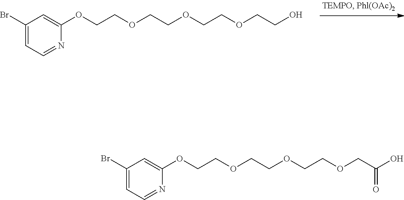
C1(Br)=CC=NC(OCCOCCOCCOCCO)=C1.C1(Br)=CC=NC(OCCOCCOCCOCC(O)=O)=C1
